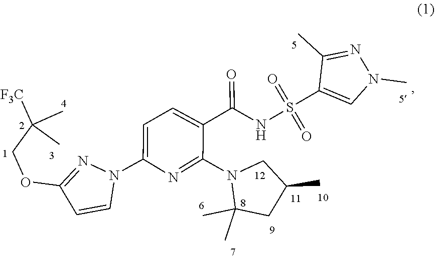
CC1(C)N(C2=NC(N3N=C(OCC(C)(C)[F3C])C=C3)=CC=C2C(=O)NS(=O)(=O)C2=CN(C)N=C2C)CC(C)C1
